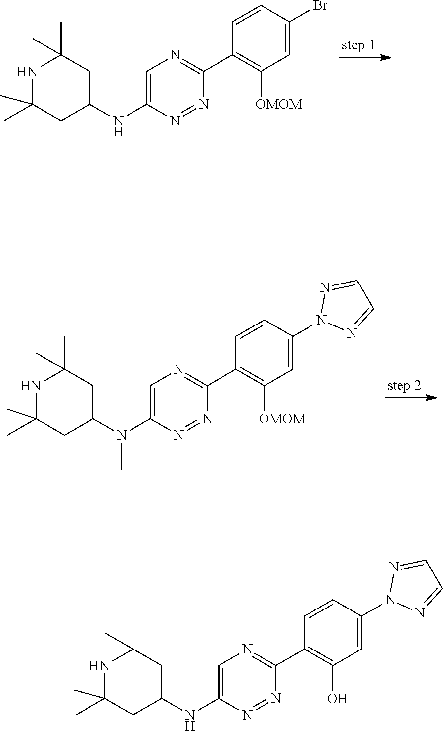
N1=NC(NC2CC(C)(C)NC(C)(C)C2)=CN=C1C1=C([OMOM])C=C(Br)C=C1.N1=NC(N(C2CC(C)(C)NC(C)(C)C2)C)=CN=C1C1=C([OMOM])C=C(N2N=CC=N2)C=C1.N1=NC(NC2CC(C)(C)NC(C)(C)C2)=CN=C1C1=C(O)C=C(N2N=CC=N2)C=C1
